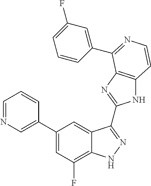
C1(C2=CN=CC=C2)=CC(F)=C2C(=C1)C(C1=NC3=C(N1)C=CN=C3C1=CC(F)=CC=C1)=NN2
